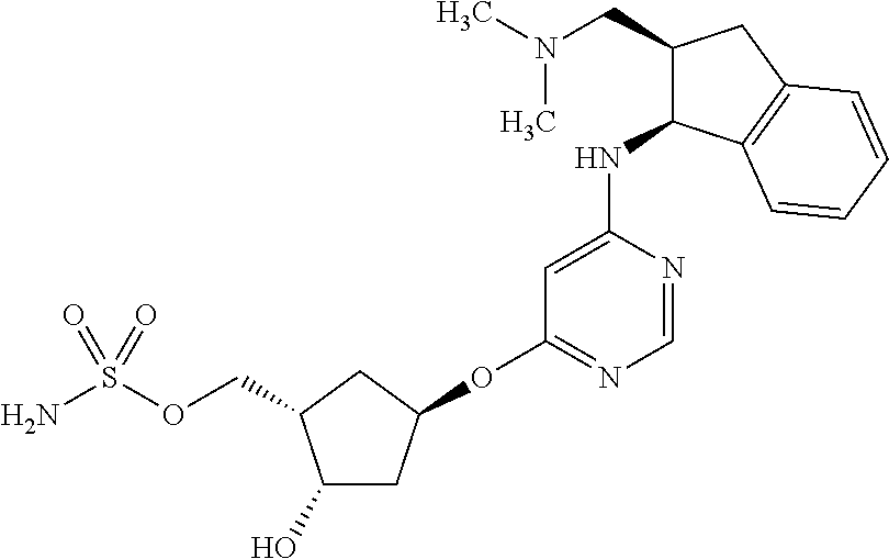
C1(O)CC(OC2=NC=NC(NC3C(CN(C)C)CC4=C3C=CC=C4)=C2)CC1COS(N)(=O)=O
